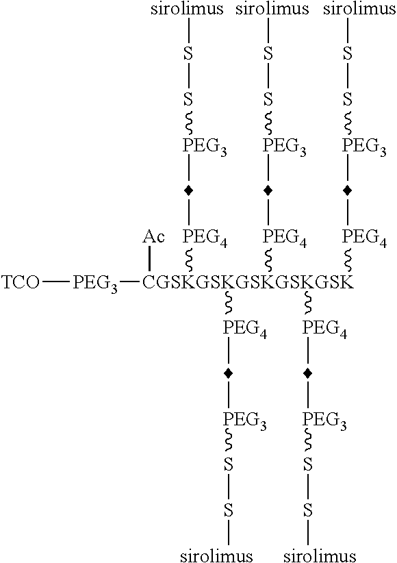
[TCO][PEG3][CGSKGSKGSKGSKGSK]([Ac])([PEG4]C[PEG3]SS[sirolimus])([PEG4]C[PEG3]SS[sirolimus])([PEG4]C[PEG3]SS[sirolimus])([PEG4]C[PEG3]SS[sirolimus])[PEG4]C[PEG3]SS[sirolimus]
